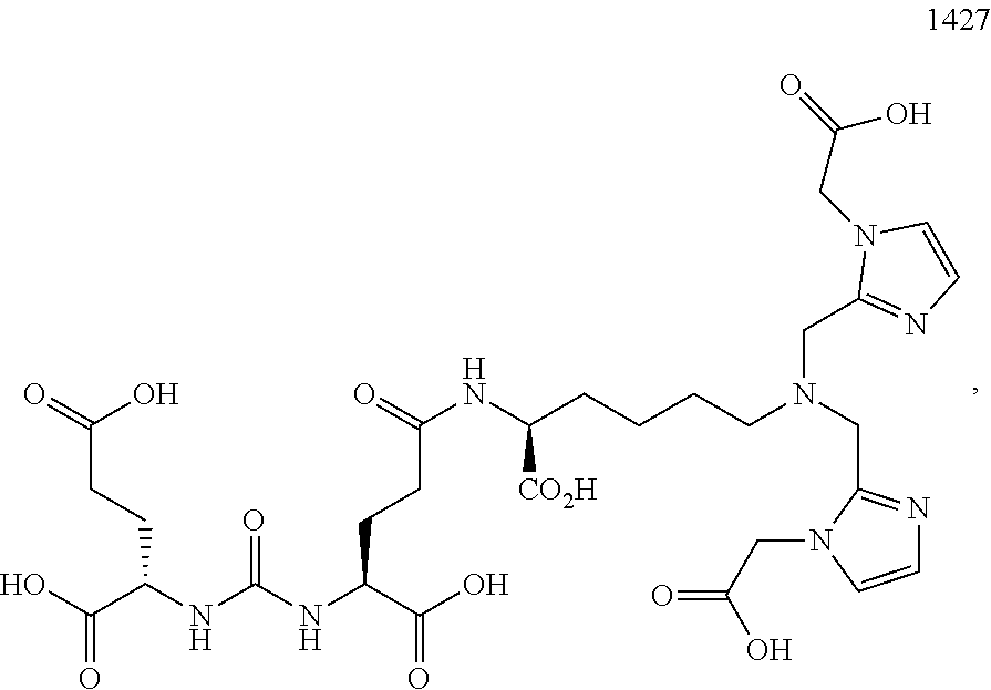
C(CCC(NC(=O)NC(CCC(=O)NC(CCCCN(CC1=NC=CN1CC(=O)O)CC1=NC=CN1CC(=O)O)[CO2H])C(=O)O)C(O)=O)(=O)O
